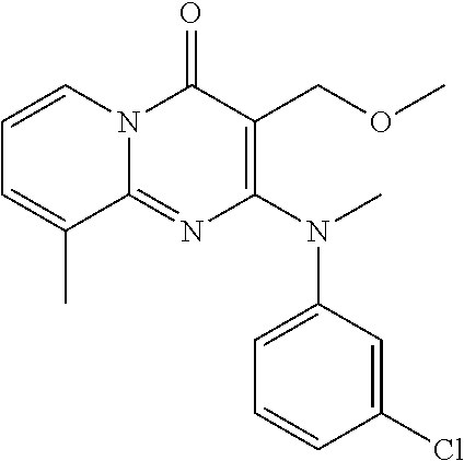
C1=CN2C(=NC(N(C3=CC=CC(Cl)=C3)C)=C(COC)C2=O)C(C)=C1
